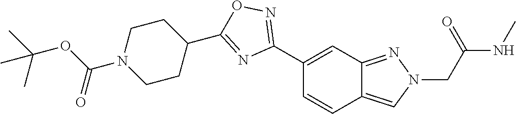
C1(C2=NOC(C3CCN(C(OC(C)(C)C)=O)CC3)=N2)=CC2=NN(CC(NC)=O)C=C2C=C1
